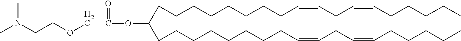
C(CCCCCCC=CCC=CCCCCC)CC(CCCCCCCCC=CCC=CCCCCC)OC=O.O(CCN(C)C)C
